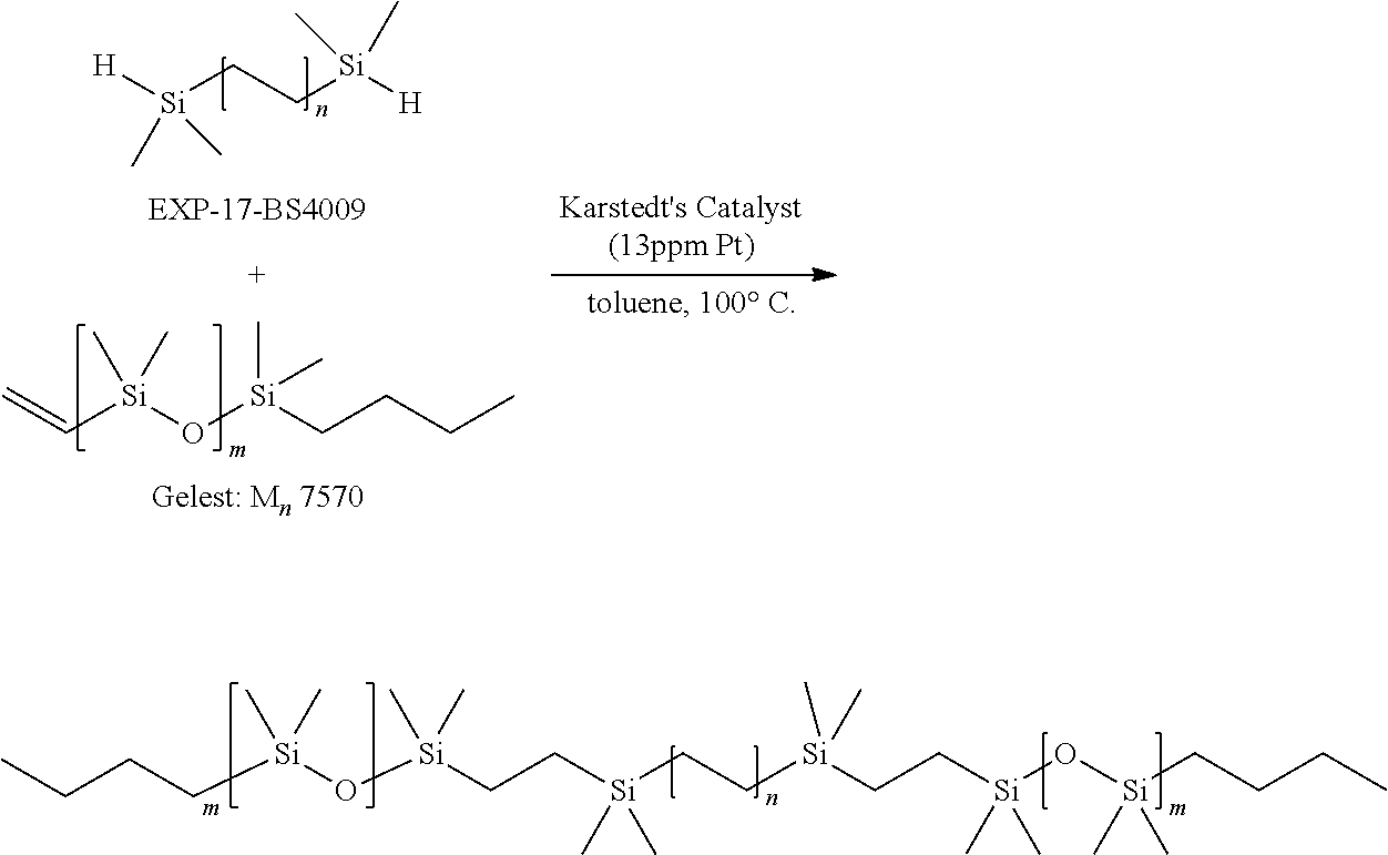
C([Si](O[Si](CC[Si](CC[Si](CC[Si](O[Si](C)(C)CCCC)(C)C)(C)C)(C)C)(C)C)(C)C)CCC.C([Si](O[Si](CCCC)(C)C)(C)C)=C.[H][Si](C)(CC[Si]([H])(C)C)C
